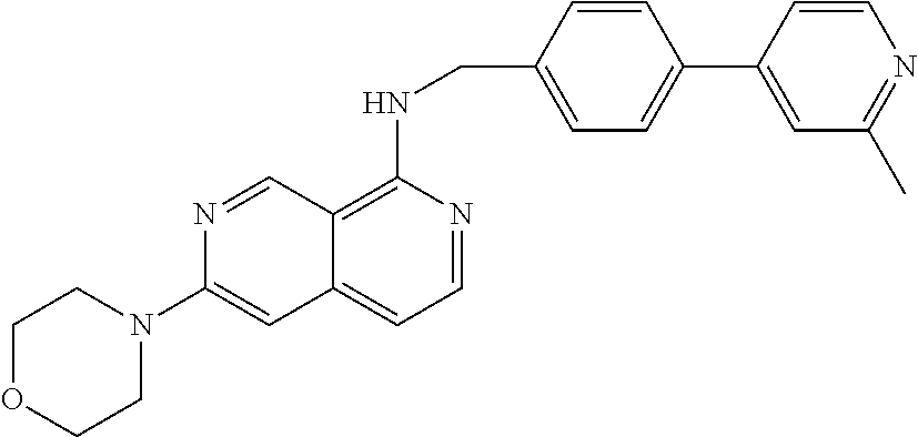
C1N(C2=CC3=CC=NC(NCC4=CC=C(C5=CC(C)=NC=C5)C=C4)=C3C=N2)CCOC1
